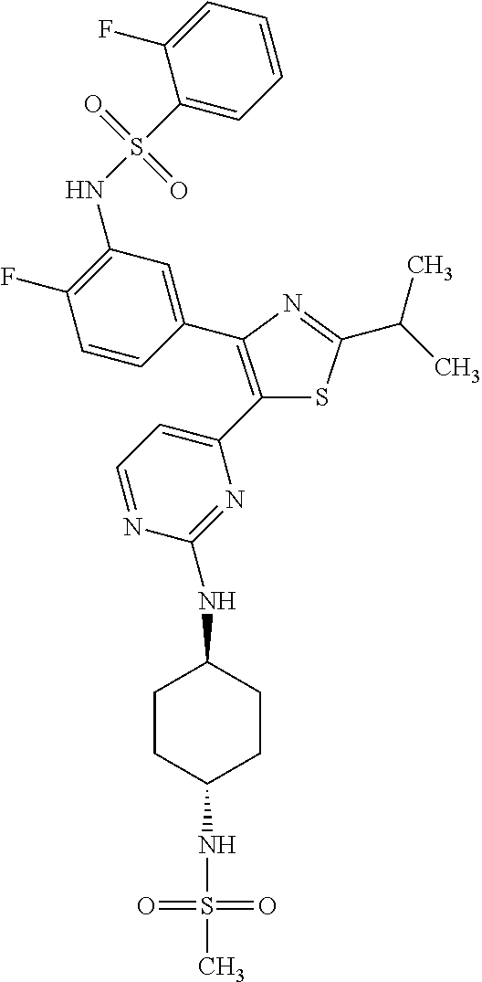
C1(F)=C(NS(C2=CC=CC=C2F)(=O)=O)C=C(C2=C(C3=CC=NC(NC4CCC(NS(C)(=O)=O)CC4)=N3)SC(C(C)C)=N2)C=C1
